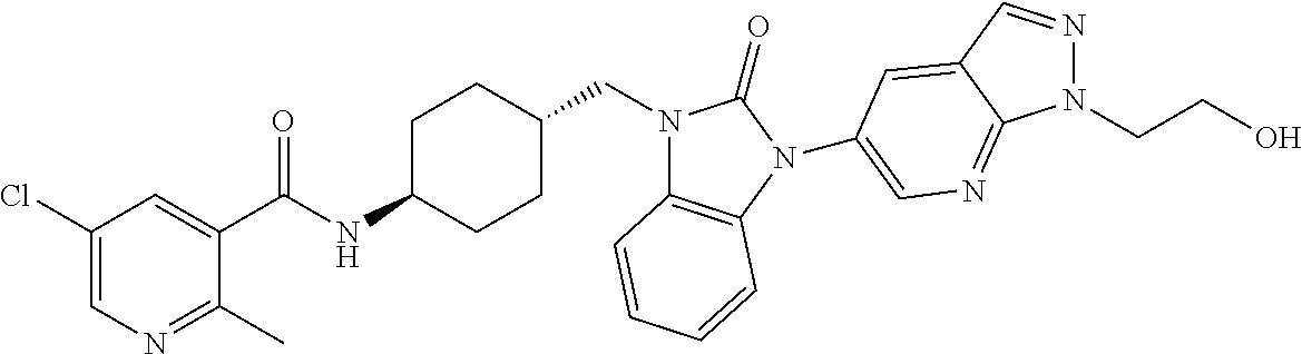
C1(Cl)=CN=C(C)C(C(NC2CCC(CN3C4=C(N(C5=CN=C6N(CCO)N=CC6=C5)C3=O)C=CC=C4)CC2)=O)=C1
